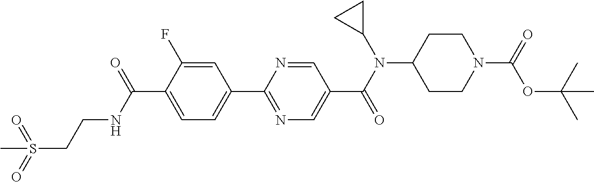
C1(C(NCCS(=O)(=O)C)=O)=CC=C(C2=NC=C(C(N(C3CC3)C3CCN(C(=O)OC(C)(C)C)CC3)=O)C=N2)C=C1F
